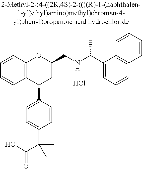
C12=C(C(C3=CC=C(C(C(=O)O)(C)C)C=C3)CC(CNC(C)C3=CC=CC4=C3C=CC=C4)O1)C=CC=C2.Cl
